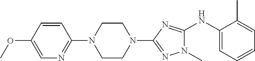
COC1=CN=C(N2CCN(C3=NN(C)C(NC4=CC=CC=C4C)=N3)CC2)C=C1
